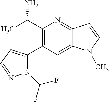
C1(C(C)N)=C(C2=CC=NN2C(F)F)C=C2C(=N1)C=CN2C
